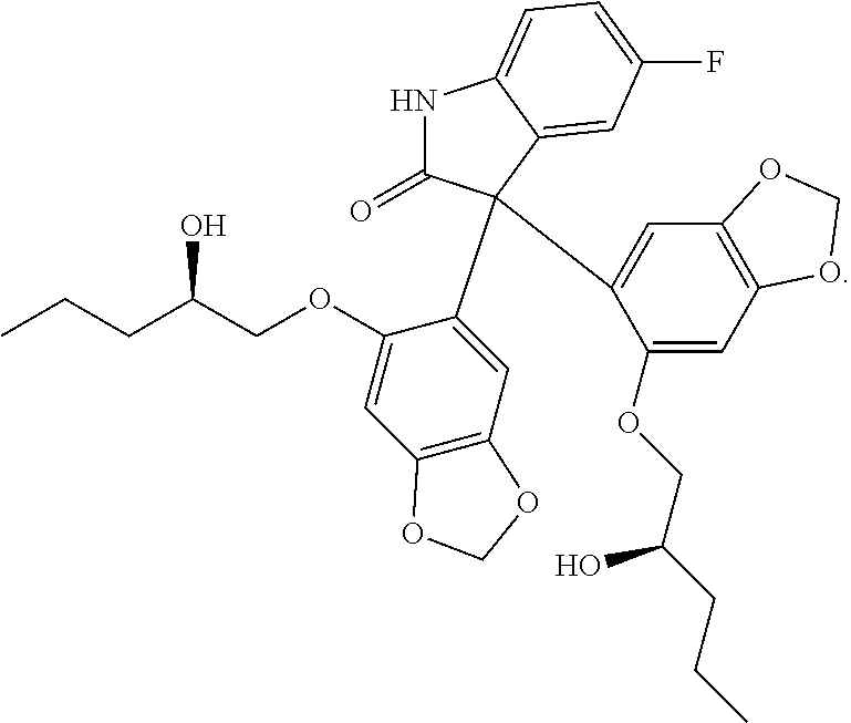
C1(OCC(CCC)O)=CC2=C(C=C1C1(C3=CC4=C(C=C3OCC(CCC)O)OCO4)C(=O)NC3=CC=C(F)C=C31)OCO2
